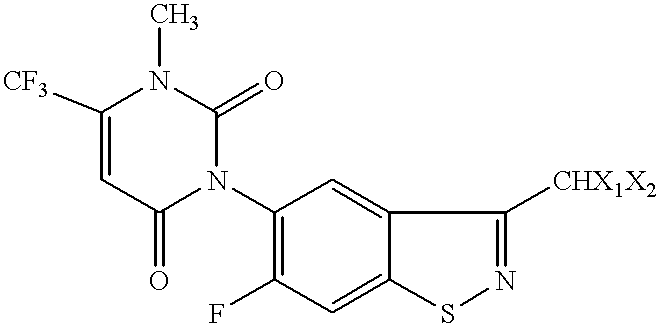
C1([CF3])=CC(=O)N(C2=C(F)C=C3C(=C2)C([CHX1X2])=NS3)C(=O)N1C
